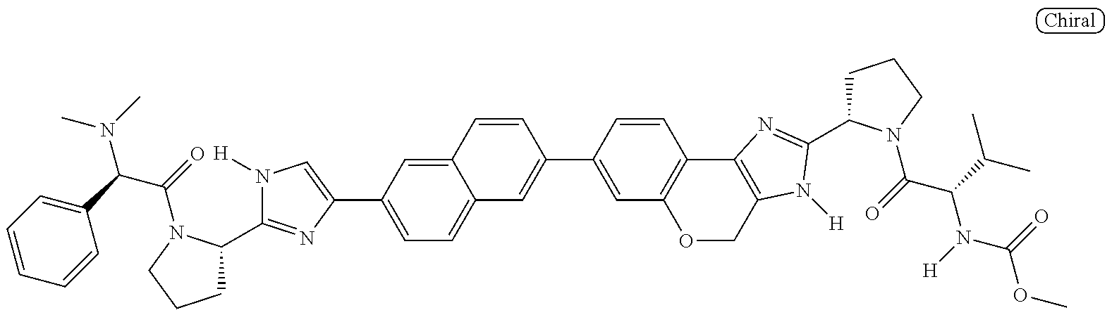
CN(C)C(C1=CC=CC=C1)C(=O)N1C(C2=NC(C3=CC=C4C(=C3)C=CC(C3=CC5=C(C=C3)C3=C(CO5)N([H])C(C5CCCN5C(=O)C(C(C)C)N([H])C(=O)OC)=N3)=C4)=CN2[H])CCC1
